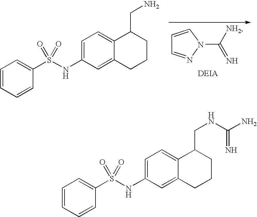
C1=C2C(=CC(NS(C3=CC=CC=C3)(=O)=O)=C1)CCCC2CN.C1=CN(C([NH2])=N)N=C1.C1=C2C(=CC(NS(C3=CC=CC=C3)(=O)=O)=C1)CCCC2CNC(N)=N
